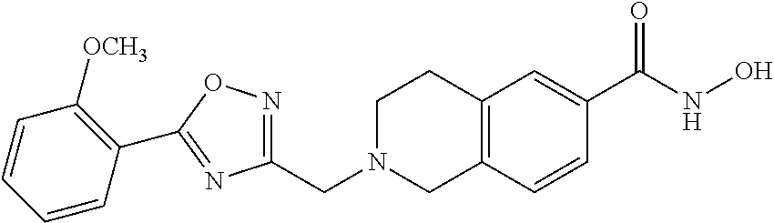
C1(CN2CC3=C(CC2)C=C(C(NO)=O)C=C3)=NOC(C2=C([OCH3])C=CC=C2)=N1
